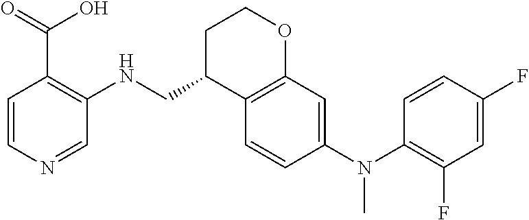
C1=CN=CC(NCC2C3=C(OCC2)C=C(N(C2=C(F)C=C(F)C=C2)C)C=C3)=C1C(=O)O
